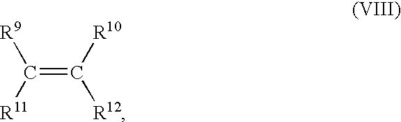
C(=C([R10])[R12])([R11])[R9]
